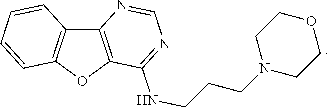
C12=C(OC3=C1N=CN=C3NCCCN1CCOCC1)C=CC=C2
